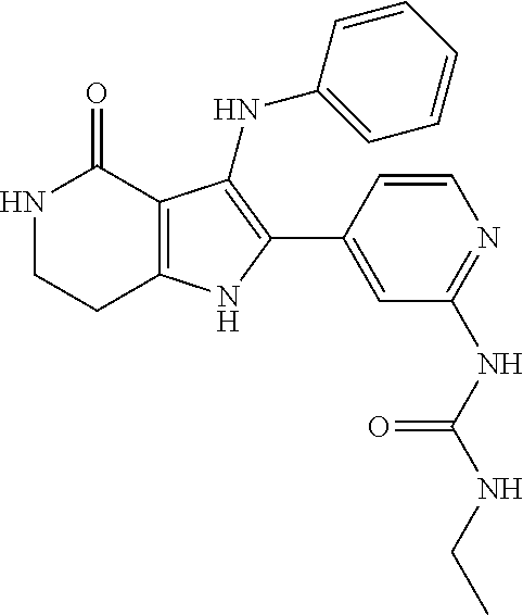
N1CCC2=C(C1=O)C(NC1=CC=CC=C1)=C(C1=CC(NC(=O)NCC)=NC=C1)N2
